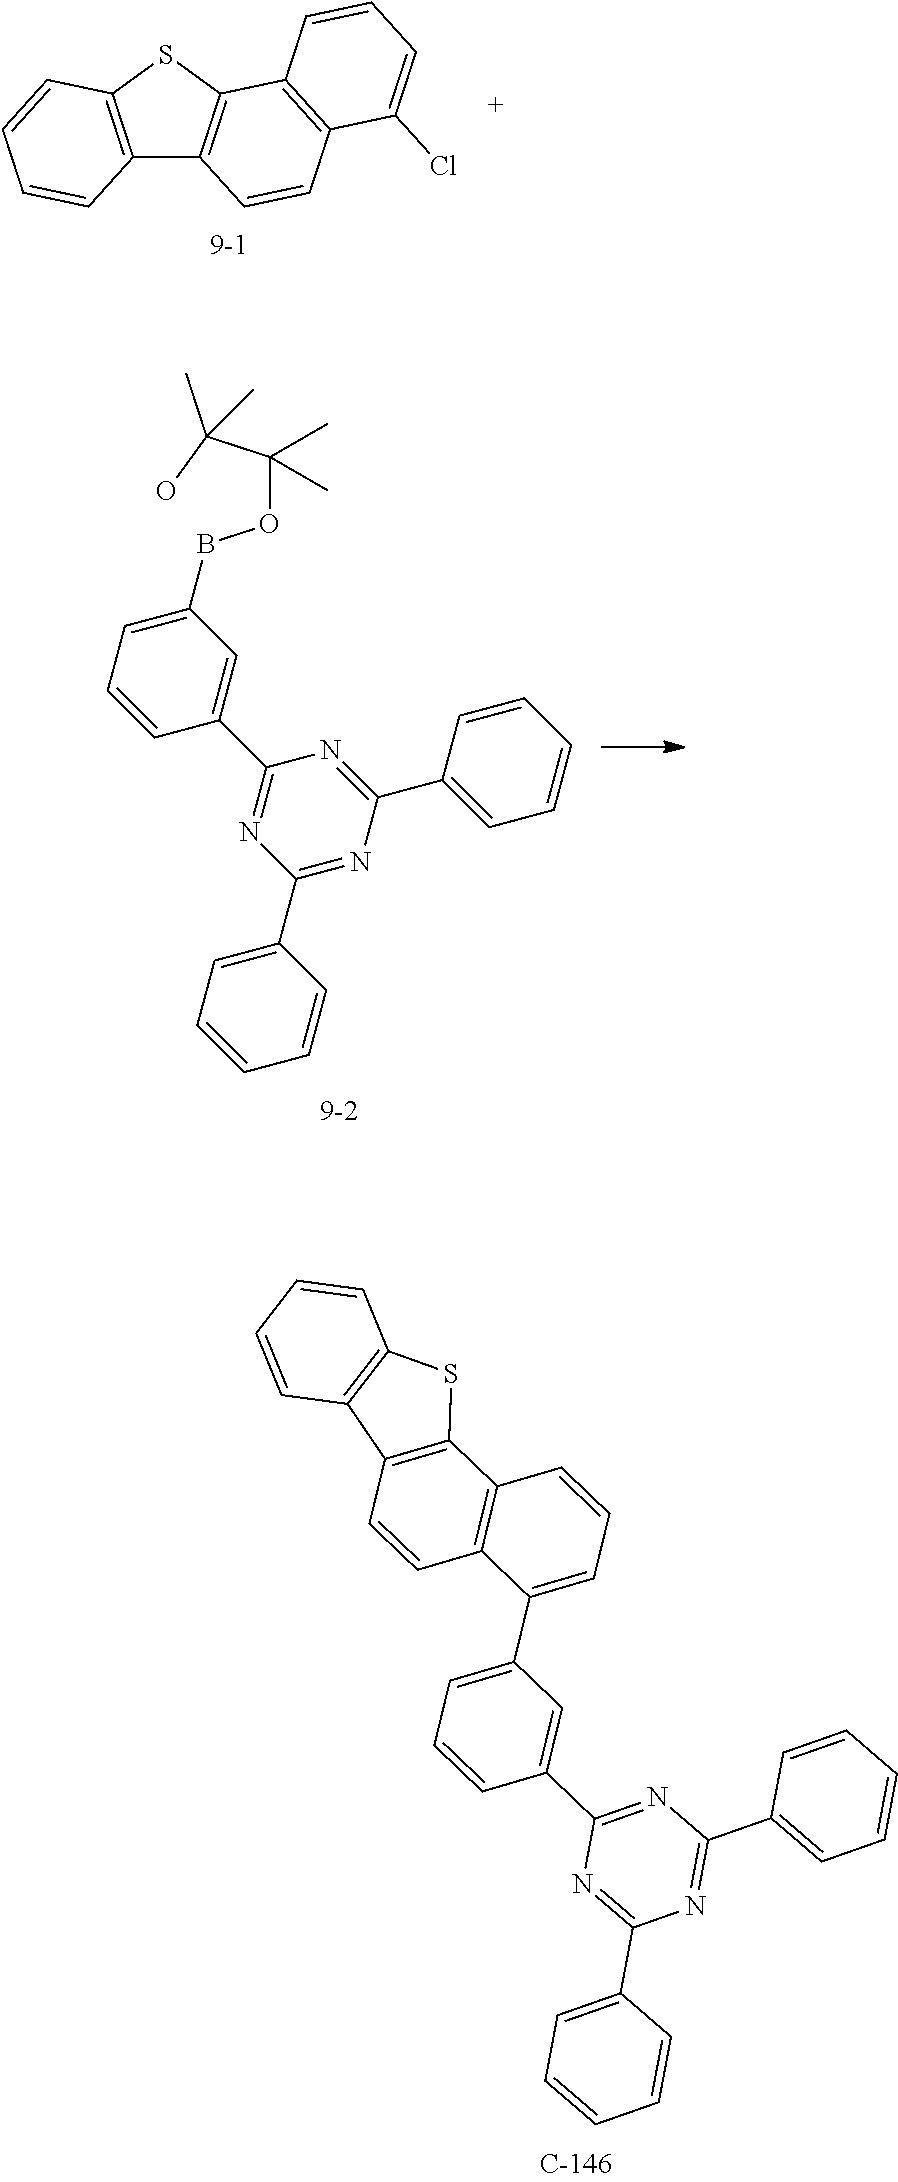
C12=C(SC3=C1C=CC1=C3C=CC=C1Cl)C=CC=C2.C1(C2=CC=CC=C2)=NC(C2=CC=CC=C2)=NC(C2=CC(BOC(C(O)(C)C)(C)C)=CC=C2)=N1.C1=CC=C(C2=CC=CC3=C2C=CC2=C3SC3=C2C=CC=C3)C=C1C1=NC(C2=CC=CC=C2)=NC(C2=CC=CC=C2)=N1
